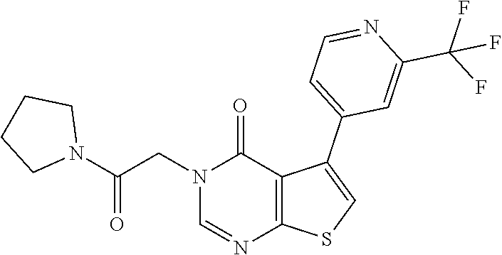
N1(CC(N2CCCC2)=O)C=NC2=C(C(C3=CC=NC(C(F)(F)F)=C3)=CS2)C1=O
